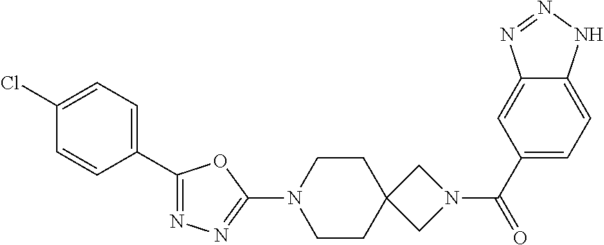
C1(C2=NN=C(N3CCC4(CC3)CN(C(=O)C3=CC=C5C(=C3)N=NN5)C4)O2)=CC=C(Cl)C=C1
